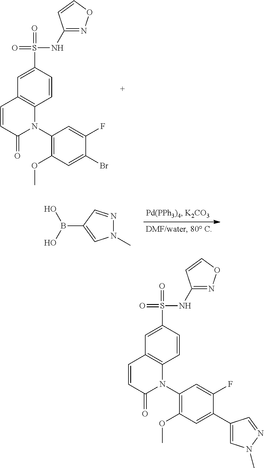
C1(N2C3=C(C=CC2=O)C=C(S(=O)(NC2=NOC=C2)=O)C=C3)=C(OC)C=C(Br)C(F)=C1.N1(C)N=CC(B(O)O)=C1.C1(N2C3=C(C=CC2=O)C=C(S(=O)(NC2=NOC=C2)=O)C=C3)=C(OC)C=C(C2=CN(C)N=C2)C(F)=C1
